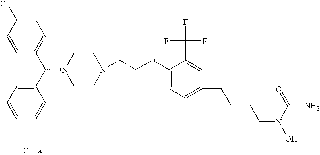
C1(C(C2=CC=CC=C2)N2CCN(CCOC3=CC=C(CCCCN(O)C(=O)N)C=C3C(F)(F)F)CC2)=CC=C(Cl)C=C1
